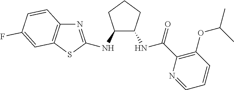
N1=C(NC2C(NC(C3=C(OC(C)C)C=CC=N3)=O)CCC2)SC2=C1C=CC(F)=C2
